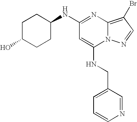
C1(NC2CCC(O)CC2)=NC2=C(Br)C=NN2C(NCC2=CC=CN=C2)=C1
